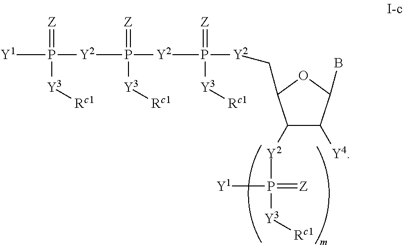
P(=[Z])([Y3][Rc1])([Y2]CC1C([Y2]P(=[Z])([Y1])[Y3][Rc1])C([Y4])C(B)O1)[Y2]P(=[Z])([Y3][Rc1])[Y2]P([Y1])(=[Z])[Y3][Rc1]
